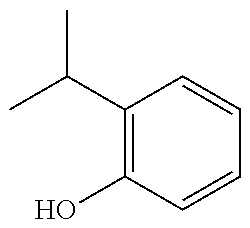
C1(C(C)C)=C(O)C=CC=C1
